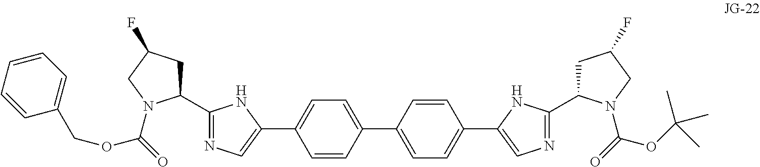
C1(C2CC(F)CN2C(OCC2=CC=CC=C2)=O)=NC=C(C2=CC=C(C3=CC=C(C4=CN=C(C5CC(F)CN5C(=O)OC(C)(C)C)N4)C=C3)C=C2)N1
